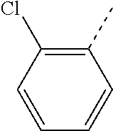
C1(C)=C(Cl)C=CC=C1
